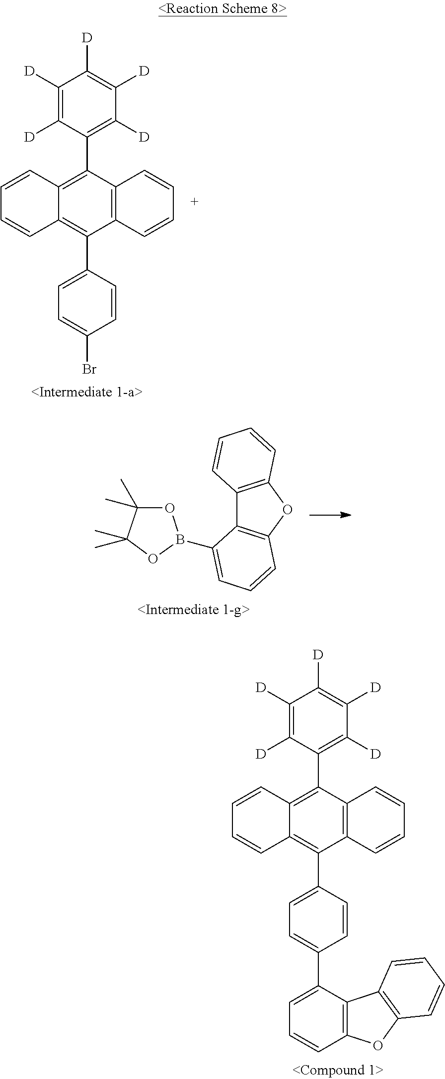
C1(C2=C([D])C([D])=C([D])C([D])=C2[D])=C2C(=C(C3=CC=C(C4=CC=CC5=C4C4=C(O5)C=CC=C4)C=C3)C3=C1C=CC=C3)C=CC=C2.C1(C2=C([D])C([D])=C([D])C([D])=C2[D])=C2C(=C(C3=CC=C(Br)C=C3)C3=C1C=CC=C3)C=CC=C2.C12=C(OC3=C1C(B1OC(C)(C)C(C)(C)O1)=CC=C3)C=CC=C2
